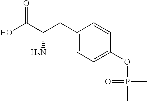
OC(C(CC1=CC=C(OP(C)(C)=O)C=C1)N)=O
